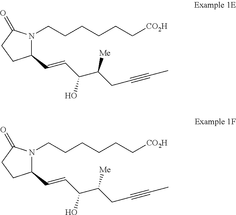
C1(C=CC(O)C([Me])CC#CC)N(CCCCCC[CO2H])C(=O)CC1.C1(C=CC(O)C([Me])CC#CC)N(CCCCCC[CO2H])C(=O)CC1
